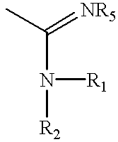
CC(=[NR5])N([R1])[R2]
